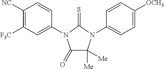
C1(=O)C([Me])([Me])N(C2=CC=C([OCH3])C=C2)C(=S)N1C1=CC([F3C])=C([NC])C=C1
